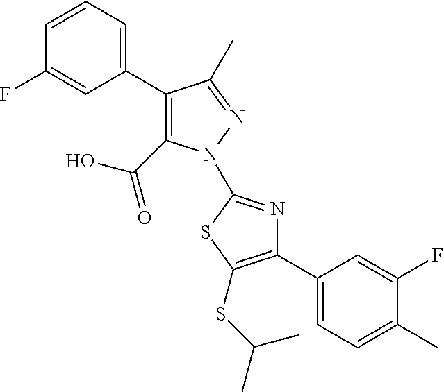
C1(C2=CC=CC(F)=C2)=C(C(=O)O)N(C2=NC(C3=CC=C(C)C(F)=C3)=C(SC(C)C)S2)N=C1C
